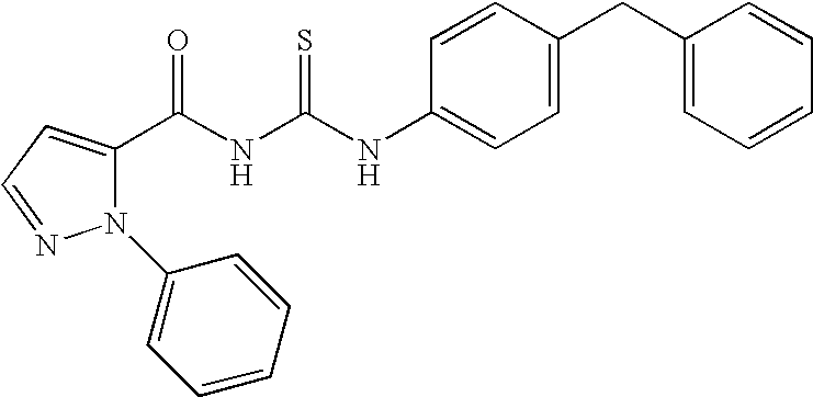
N(C(NC(=O)C1=CC=NN1C1=CC=CC=C1)=S)C1=CC=C(CC2=CC=CC=C2)C=C1
